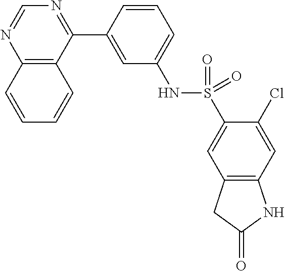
C12=C(C(C3=CC(NS(C4=CC5=C(C=C4Cl)NC(=O)C5)(=O)=O)=CC=C3)=NC=N1)C=CC=C2
